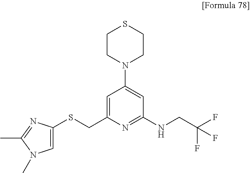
C1=C(CSC2=CN(C)C(C)=N2)N=C(NCC(F)(F)F)C=C1N1CCSCC1
